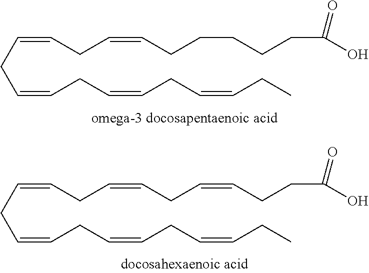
C(=CCC=CCCCCCC(O)=O)CC=CCC=CCC=CCC.C(=CCC=CCC=CCCC(O)=O)CC=CCC=CCC=CCC
